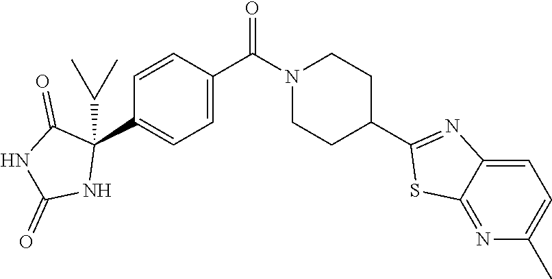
C1=CC(C(N2CCC(C3=NC4=CC=C(C)N=C4S3)CC2)=O)=CC=C1C1(C(C)C)C(=O)NC(=O)N1
